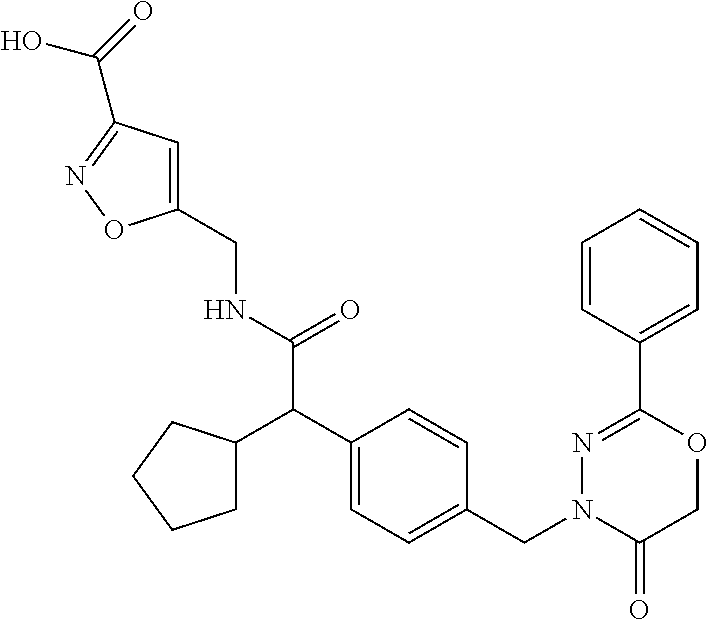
C(NC(=O)C(C1=CC=C(CN2C(=O)COC(C3=CC=CC=C3)=N2)C=C1)C1CCCC1)C1=CC(C(=O)O)=NO1
